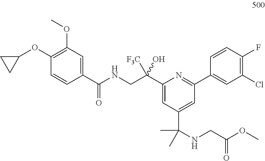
C1(OC2=C(OC)C=C(C(NCC(C3=CC(C(C)(C)NCC(OC)=O)=CC(C4=CC(Cl)=C(F)C=C4)=N3)([F3C])O)=O)C=C2)CC1
